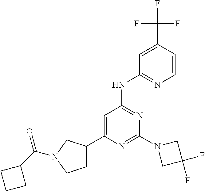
C1=C(C(F)(F)F)C=CN=C1NC1=NC(N2CC(F)(F)C2)=NC(C2CCN(C(C3CCC3)=O)C2)=C1
